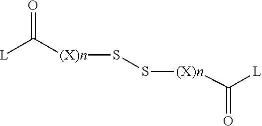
[L]C([(X)n]SS[(X)n]C([L])=O)=O
